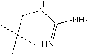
CC(CNC(N)=N)(C)C
